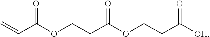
C=CC(OCCC(OCCC([OH])=O)=O)=O
